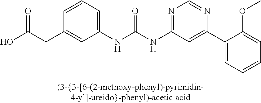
N(C(NC1=NC=NC(C2=CC=CC=C2OC)=C1)=O)C1=CC=CC(CC(O)=O)=C1
